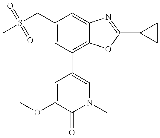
CCS(CC1=CC(C2=CN(C)C(=O)C(OC)=C2)=C2C(=C1)N=C(C1CC1)O2)(=O)=O
